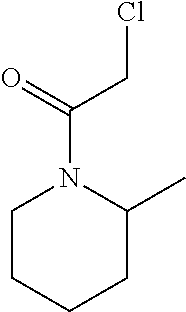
C1CCCC(C)N1C(=O)CCl
